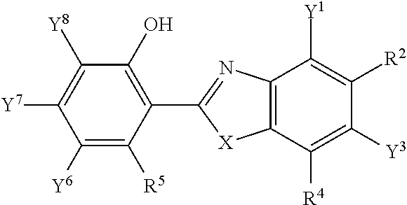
C1([Y6])=C([R5])C(C2=NC3=C([X]2)C([R4])=C([Y3])C([R2])=C3[Y1])=C(O)C([Y8])=C1[Y7]
